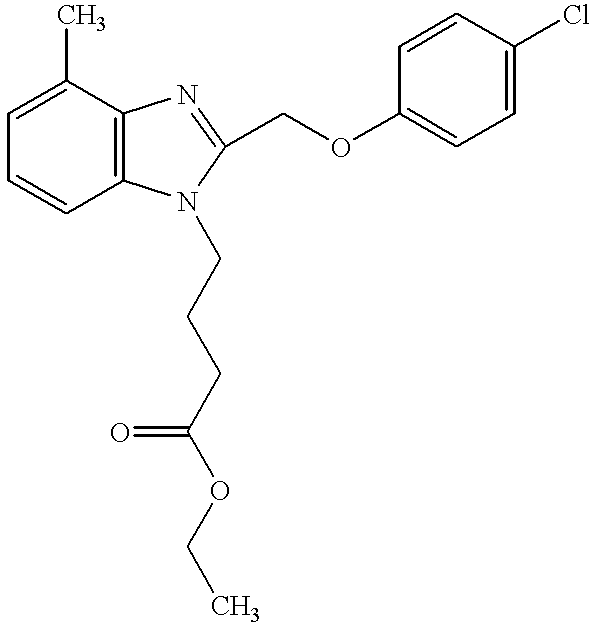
C1=C(C)C2=C(C=C1)N(CCCC(OCC)=O)C(COC1=CC=C(Cl)C=C1)=N2
